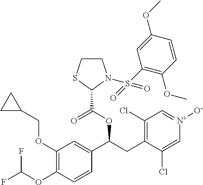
C1(OCC2CC2)=C(OC(F)F)C=CC(C(CC2=C(Cl)C=[N+]([O-])C=C2Cl)OC(=O)C2N(S(C3=C(OC)C=CC(OC)=C3)(=O)=O)CCS2)=C1
